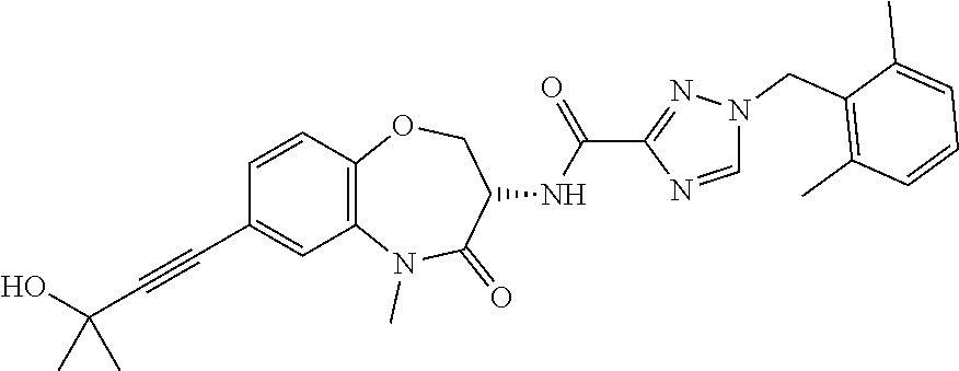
C1=NC(C(NC2C(=O)N(C)C3=C(C=CC(C#CC(C)(O)C)=C3)OC2)=O)=NN1CC1=C(C)C=CC=C1C
